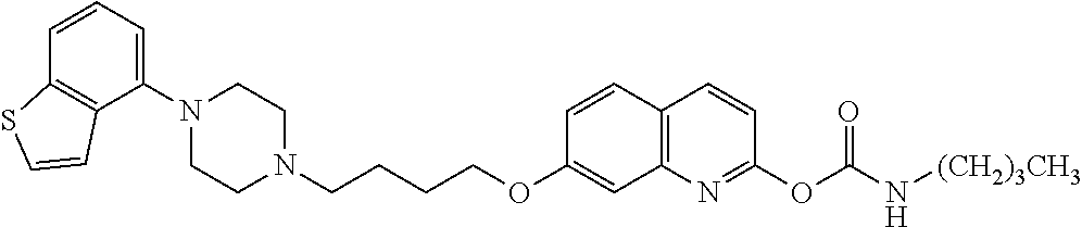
C1N(C2=CC=CC3=C2C=CS3)CCN(CCCCOC2=CC3=C(C=C2)C=CC(OC(N[(CH2)3CH3])=O)=N3)C1
